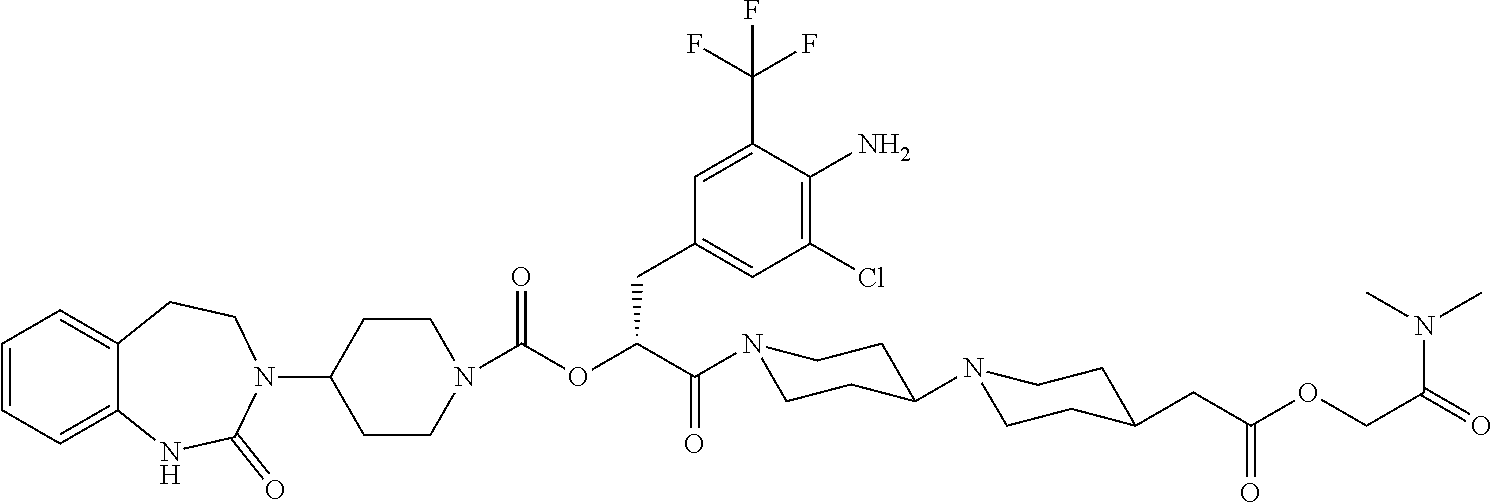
C1=CC=C2C(=C1)CCN(C1CCN(C(OC(C(N3CCC(N4CCC(CC(=O)OCC(N(C)C)=O)CC4)CC3)=O)CC3=CC(Cl)=C(N)C(C(F)(F)F)=C3)=O)CC1)C(=O)N2
